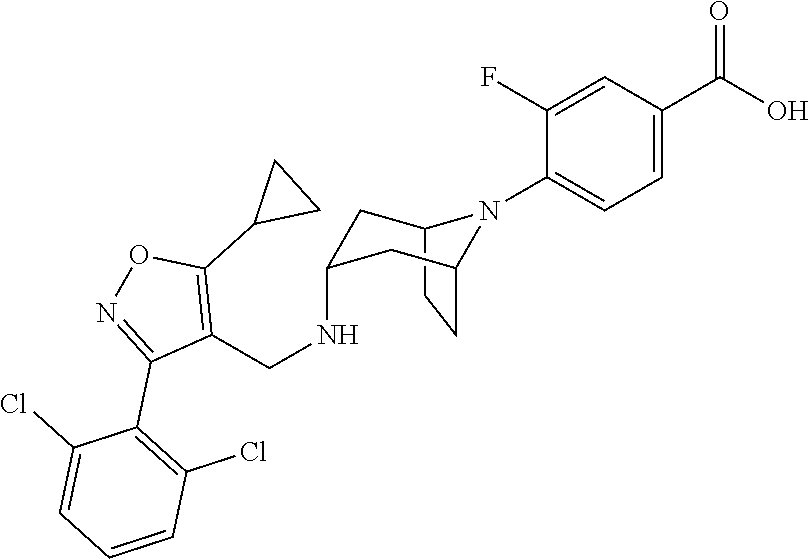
C12CCC(CC(NCC3=C(C4CC4)ON=C3C3=C(Cl)C=CC=C3Cl)C1)N2C1=CC=C(C(O)=O)C=C1F
